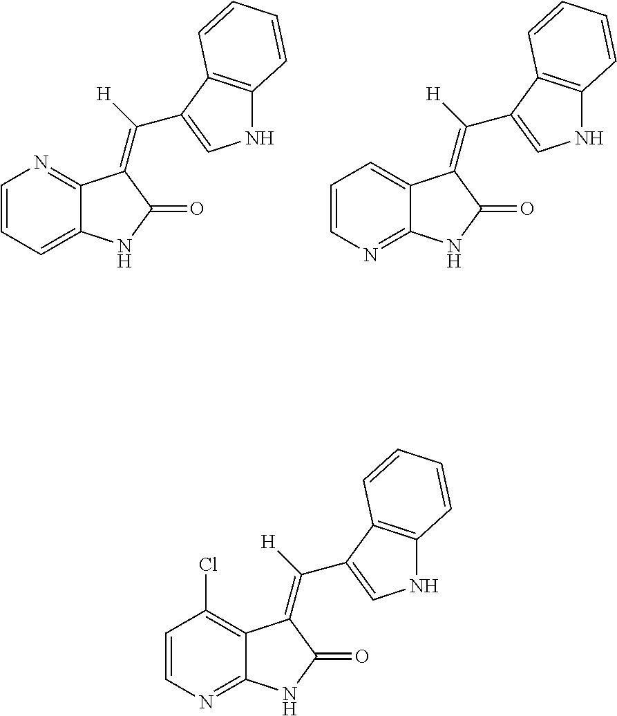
C12=CC=CN=C1C(=C([H])C1=CNC3=C1C=CC=C3)C(=O)N2.C12=NC=CC=C1C(=C([H])C1=CNC3=C1C=CC=C3)C(=O)N2.C12=NC=CC(Cl)=C1C(=C([H])C1=CNC3=C1C=CC=C3)C(=O)N2
